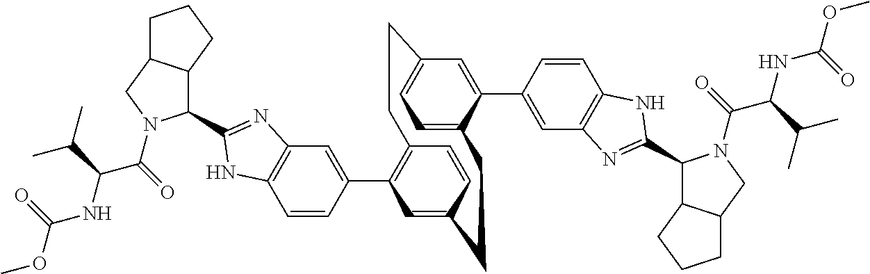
C1=CC(C2=C3C=CC(=C2)CCC2=CC=C(C=C2C2=CC4=C(C=C2)NC(C2C5C(CN2C(C(NC(OC)=O)C(C)C)=O)CCC5)=N4)CC3)=CC2=C1NC(C1C3C(CN1C(C(NC(OC)=O)C(C)C)=O)CCC3)=N2
